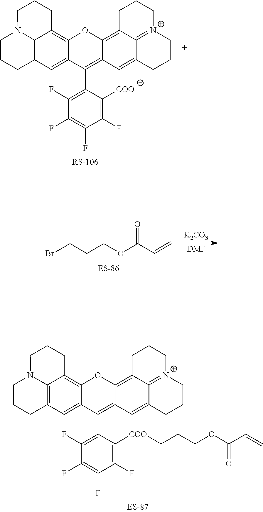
C1CCC2=C3N1CCCC3=C1C(=C2)C(C2=C(F)C(F)=C(F)C(F)=C2[COO])=C2C(=C3C4=[N+](CCCC4=C2)CCC3)O1.BrCCCOC(C=C)=O.[K2CO3].[DMF].C1CCC2=C3N1CCCC3=C1C(=C2)C(C2=C(F)C(F)=C(F)C(F)=C2[COO]CCCOC(C=C)=O)=C2C(=C3C4=[N+](CCCC4=C2)CCC3)O1
